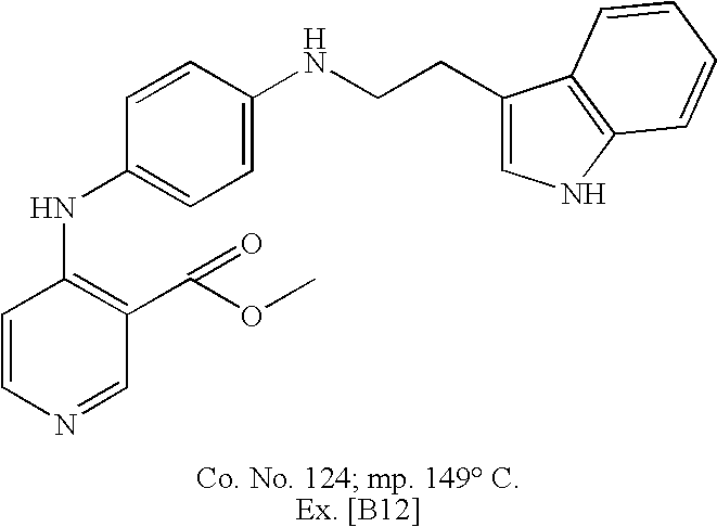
C1=CN=CC(C(OC)=O)=C1NC1=CC=C(NCCC2=CNC3=C2C=CC=C3)C=C1
